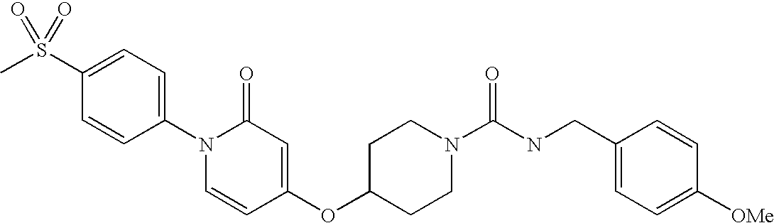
CS(C1=CC=C(N2C=CC(OC3CCN(C(NCC4=CC=C([OMe])C=C4)=O)CC3)=CC2=O)C=C1)(=O)=O
